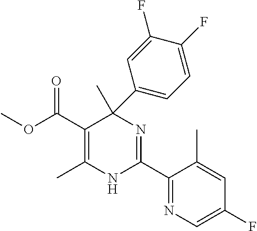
C(C1=C(C)NC(C2=NC=C(F)C=C2C)=NC1(C)C1=CC=C(F)C(F)=C1)(=O)OC
